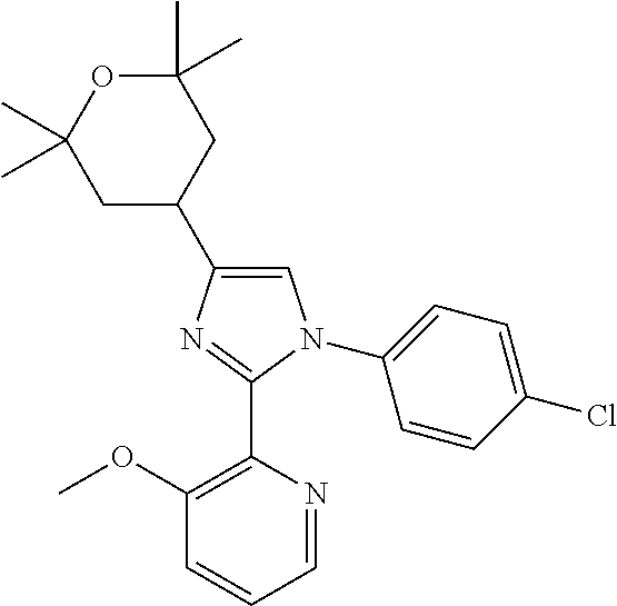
C1(C)(C)OC(C)(C)CC(C2=CN(C3=CC=C(Cl)C=C3)C(C3=C(OC)C=CC=N3)=N2)C1
